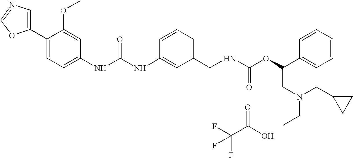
C1(C2=CC=C(NC(NC3=CC(CNC(OC(C4=CC=CC=C4)CN(CC4CC4)CC)=O)=CC=C3)=O)C=C2OC)=CN=CO1.C(C(O)=O)(F)(F)F
